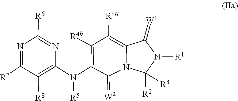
C1(=[W2])C(N(C2=C([R8])C([R7])=NC([R6])=N2)[R5])=C([R4b])C([R4a])=C2C(=[W1])N([R1])C([R3])([R2])CN12
